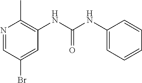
N1=CC(Br)=CC(NC(NC2=CC=CC=C2)=O)=C1C
